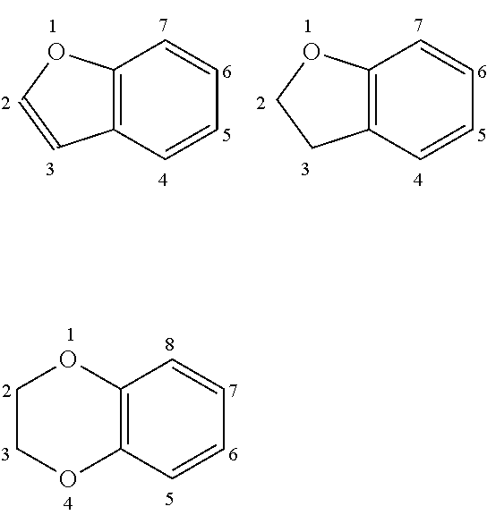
C12=C(C=CC=C1)OCCO2.C12=C(C=CC=C1)C=CO2.C12=C(C=CC=C1)CCO2
